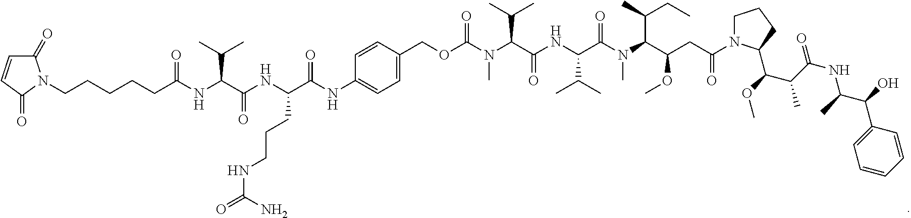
C1(=O)C=CC(=O)N1CCCCCC(NC(C(NC(C(NC1=CC=C(COC(N(C(C(NC(C(N(C(C(C)CC)C(OC)CC(N2CCCC2C(OC)C(C(NC(C(O)C2=CC=CC=C2)C)=O)C)=O)C)=O)C(C)C)=O)C(C)C)C)=O)C=C1)=O)CCCNC(=O)N)=O)C(C)C)=O
